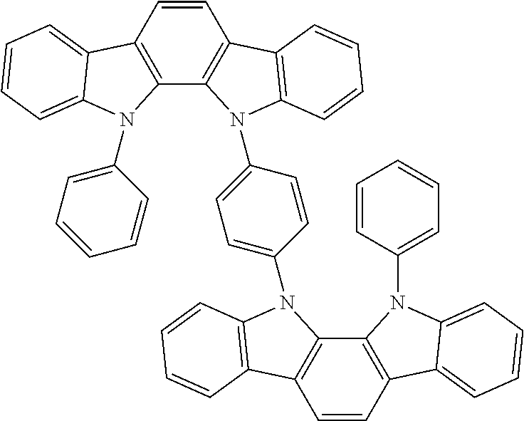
C12=C(C3=C(C=C1)C1=C(C=CC=C1)N3C1=CC=C(N3C4=C(C=CC5=C4N(C4=CC=CC=C4)C4=CC=CC=C54)C4=C3C=CC=C4)C=C1)N(C1=CC=CC=C1)C1=CC=CC=C21
